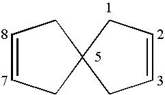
C1=CCC2(C1)CC=CC2
